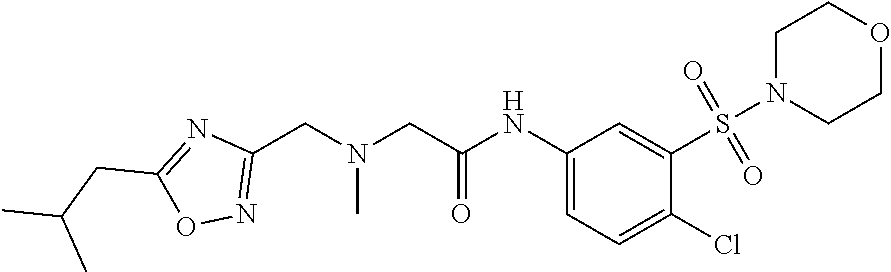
C1(NC(CN(CC2=NOC(CC(C)C)=N2)C)=O)=CC=C(Cl)C(S(N2CCOCC2)(=O)=O)=C1
